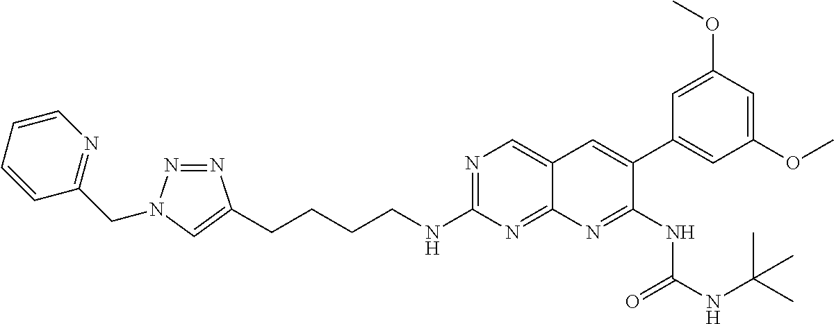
N1=C(NCCCCC2=CN(CC3=NC=CC=C3)N=N2)N=C2C(=C1)C=C(C1=CC(OC)=CC(OC)=C1)C(NC(NC(C)(C)C)=O)=N2
